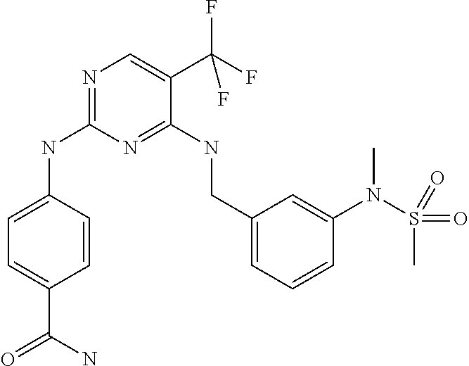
C1=CC(NC2=NC=C(C(F)(F)F)C(NCC3=CC=CC(N(S(C)(=O)=O)C)=C3)=N2)=CC=C1C(N)=O
